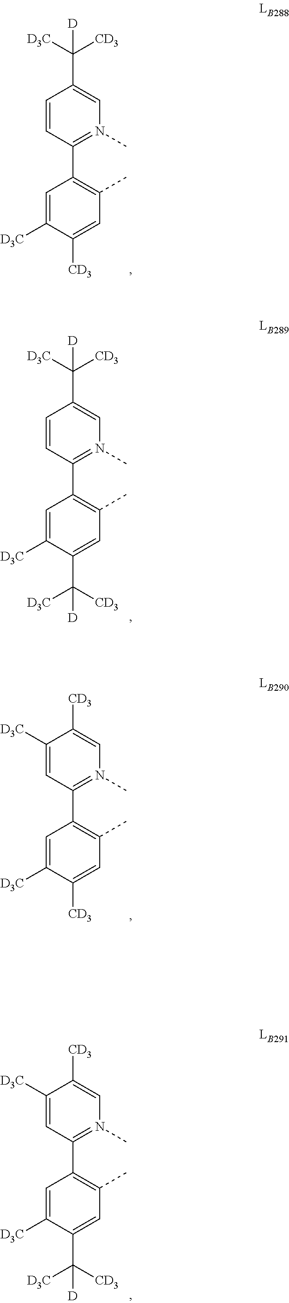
C1=CC(C2=C(C)C=C([CD3])C([D3C])=C2)=N(C)C=C1C([CD3])([D3C])[D].C1=CC(C2=C(C)C=C(C([D3C])([CD3])[D])C([D3C])=C2)=N(C)C=C1C([D3C])([CD3])[D].C1([D3C])=CC(C2=C(C)C=C([CD3])C([D3C])=C2)=N(C)C=C1[CD3].C1([D3C])=CC(C2=C(C)C=C(C([D3C])([CD3])[D])C([D3C])=C2)=N(C)C=C1[CD3]
